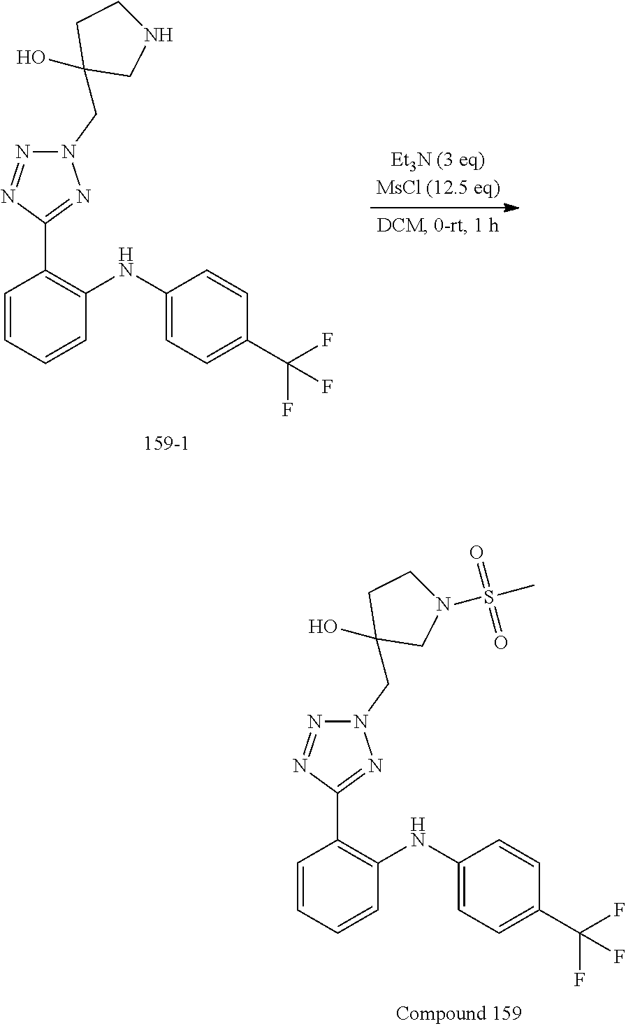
C1=CC=CC(NC2=CC=C(C(F)(F)F)C=C2)=C1C1=NN(CC2(O)CN(S(=O)(=O)C)CC2)N=N1.C1=CC=CC(NC2=CC=C(C(F)(F)F)C=C2)=C1C1=NN(CC2(O)CNCC2)N=N1
